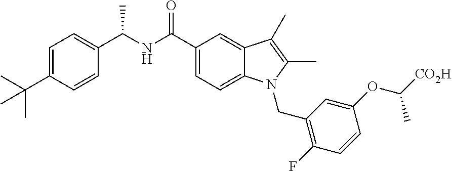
C1=C(C(C)(C)C)C=CC(C(NC(C2=CC=C3C(=C2)C(C)=C(C)N3CC2=C(F)C=CC(OC([CO2H])C)=C2)=O)C)=C1
